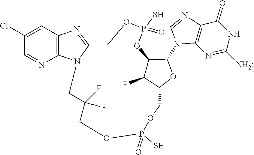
C1=NC2=C(N1C1C3C(F)C(COP(S)(=O)OCC(F)(F)CN4C(=NC5=C4N=CC(Cl)=C5)COP(S)(=O)O3)O1)N=C([NH2])NC2=O
